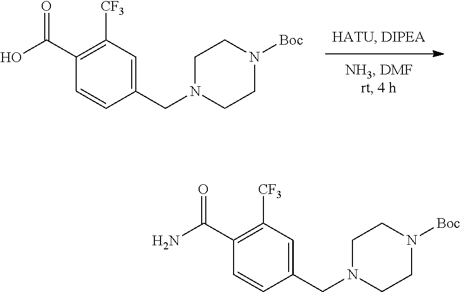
N1(CC2=CC([CF3])=C(C(O)=O)C=C2)CCN([Boc])CC1.N1(CC2=CC([CF3])=C(C(N)=O)C=C2)CCN([Boc])CC1
